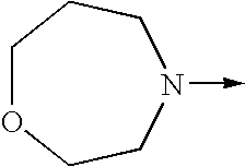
N1(->C)CCCOCC1
